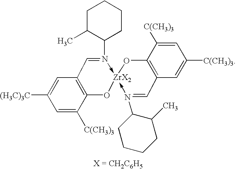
C1=C([(H3C)3C])C=C([C(CH3)3])C2=C1C=N(C1CCCCC1C)->[ZrX2]1(-N(C3CCCCC3C)=CC3=C(O1)C([C(CH3)3])=CC([C(CH3)3])=C3)O2
